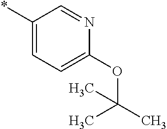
*C1=CC=C(OC(C)(C)C)N=C1
